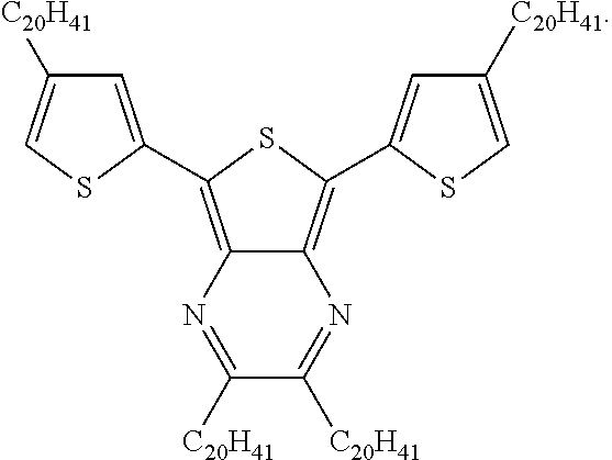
C1=C(C2=C3N=C([C20H41])C([C20H41])=NC3=C(C3=CC([C20H41])=CS3)S2)SC=C1[C20H41]
